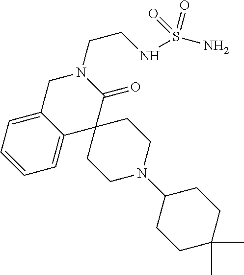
C1C2=CC=CC=C2C2(C(=O)N1CCNS(N)(=O)=O)CCN(C1CCC(C)(C)CC1)CC2
